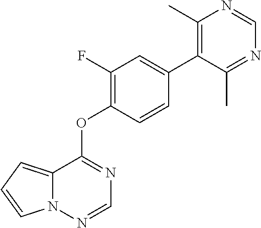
C12=CC=CN1N=CN=C2OC1=C(F)C=C(C2=C(C)N=CN=C2C)C=C1
